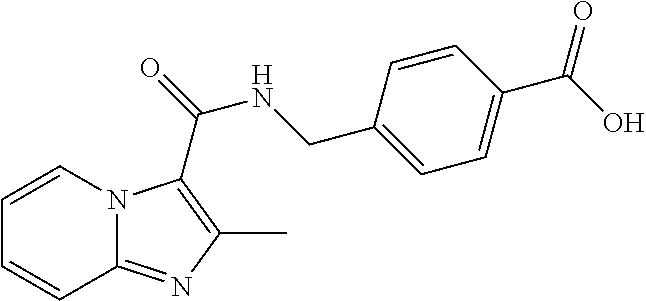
N12C(=NC(C)=C1C(=O)NCC1=CC=C(C(O)=O)C=C1)C=CC=C2
